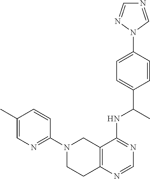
C1=CC(N2CCC3=C(C2)C(NC(C2=CC=C(N4C=NC=N4)C=C2)C)=NC=N3)=NC=C1C
